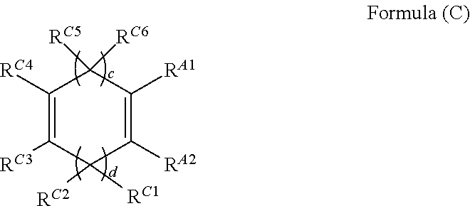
C1([RC4])=C([RC3])C([RC2])([RC1])C([RA2])=C([RA1])C1([RC5])[RC6]
